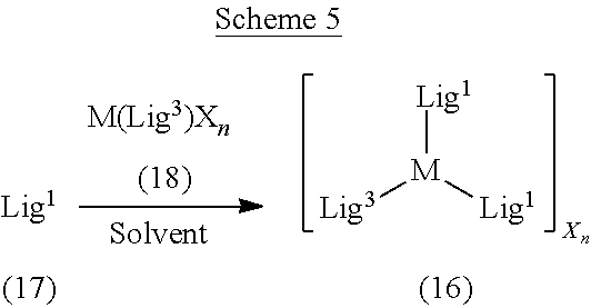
[Lig3][M]([Lig1])[Lig1]
